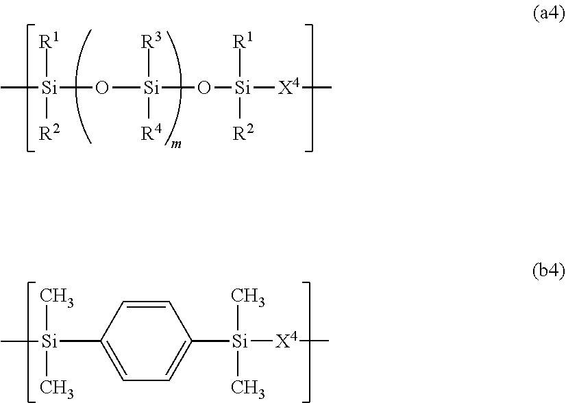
C[Si]([R1])([R2])O[Si]([R3])([R4])O[Si]([R1])([R2])[X4]C.C1=CC([Si](C)(C)C)=CC=C1[Si](C)(C)[X4]C
